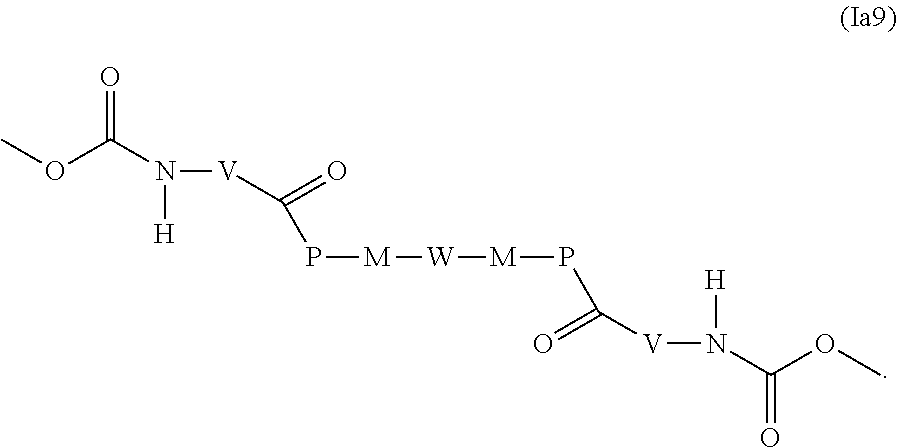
COC(N([H])[V]C(P[M][W][M]PC(=O)[V]N([H])C(OC)=O)=O)=O
